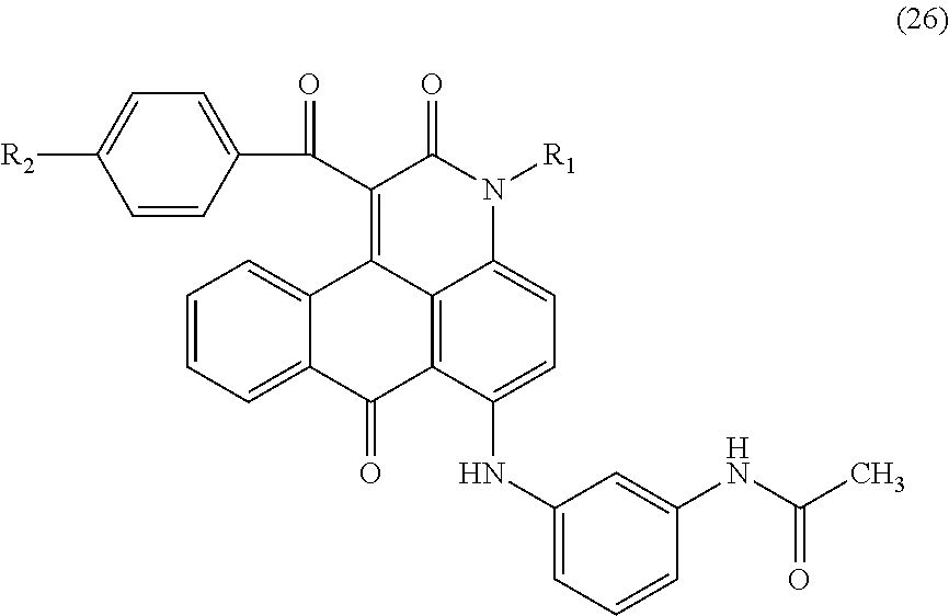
C1=CC(C(C2=C3C4=C(C(=O)C5=CC=CC=C35)C(NC3=CC=CC(NC(=O)C)=C3)=CC=C4N([R1])C2=O)=O)=CC=C1[R2]
